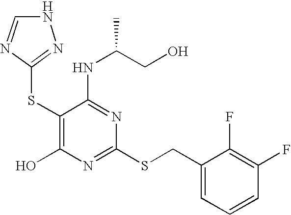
C1(SC2=NNC=N2)=C(O)N=C(SCC2=CC=CC(F)=C2F)N=C1NC(CO)C
